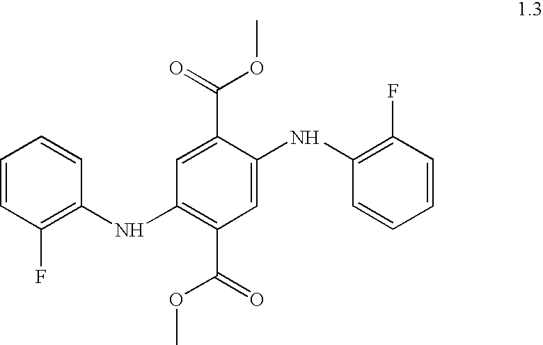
C1=CC(F)=C(NC2=C(C(=O)OC)C=C(NC3=C(F)C=CC=C3)C(C(=O)OC)=C2)C=C1
